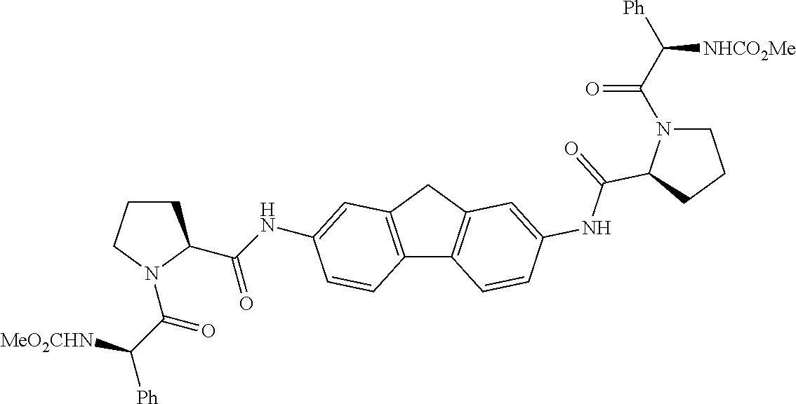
C1CCN(C(C([MeO2CHN])[Ph])=O)C1C(NC1=CC2=C(C3=C(C2)C=C(NC(=O)C2N(C(C([Ph])[NHCO2Me])=O)CCC2)C=C3)C=C1)=O
